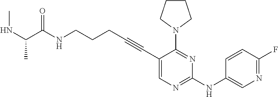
N(CCCC#CC1=CN=C(NC2=CN=C(F)C=C2)N=C1N1CCCC1)C(=O)C(NC)C
